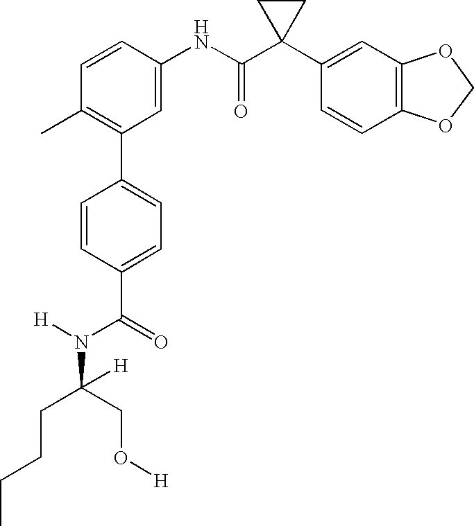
C1(NC(C2(C3=CC4=C(C=C3)OCO4)CC2)=O)=CC(C2=CC=C(C(=O)N([H])C(CCCC)(CO[H])[H])C=C2)=C(C)C=C1
